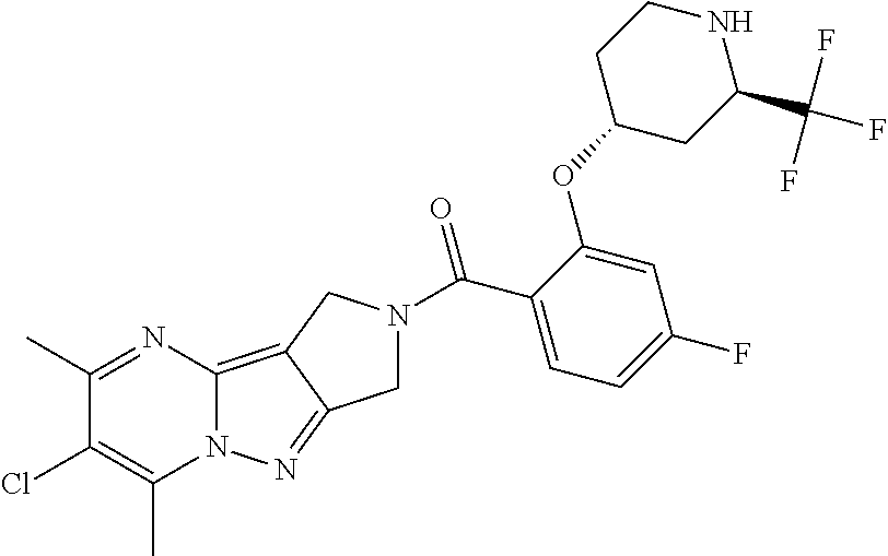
C1(C)=NC2=C3C(=NN2C(C)=C1Cl)CN(C(C1=CC=C(F)C=C1OC1CCNC(C(F)(F)F)C1)=O)C3
